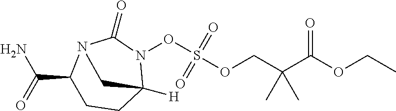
CCOC(C(COS(=O)(=O)ON1C2([H])CCC(C(N)=O)N(C1=O)C2)(C)C)=O
